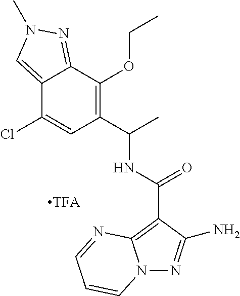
C12=CN(C)N=C1C(OCC)=C(C(C)NC(C1=C3N(N=C1N)C=CC=N3)=O)C=C2Cl
